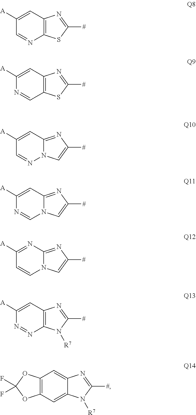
C12=C(N=CC([A])=C1)SC([#])=N2.C12=C(C=C([A])N=C1)N=C([#])S2.C1([A])=CC2=NC([#])=CN2N=C1.N12C=NC([A])=CC1=NC([#])=C2.N1=C([A])C=CN2C1=NC([#])=C2.N1=C([#])N([R7])C2=CC3=C(OC(F)(F)O3)C=C12.[R7]N1C2=C(C=C([A])N=N2)N=C1[#]
